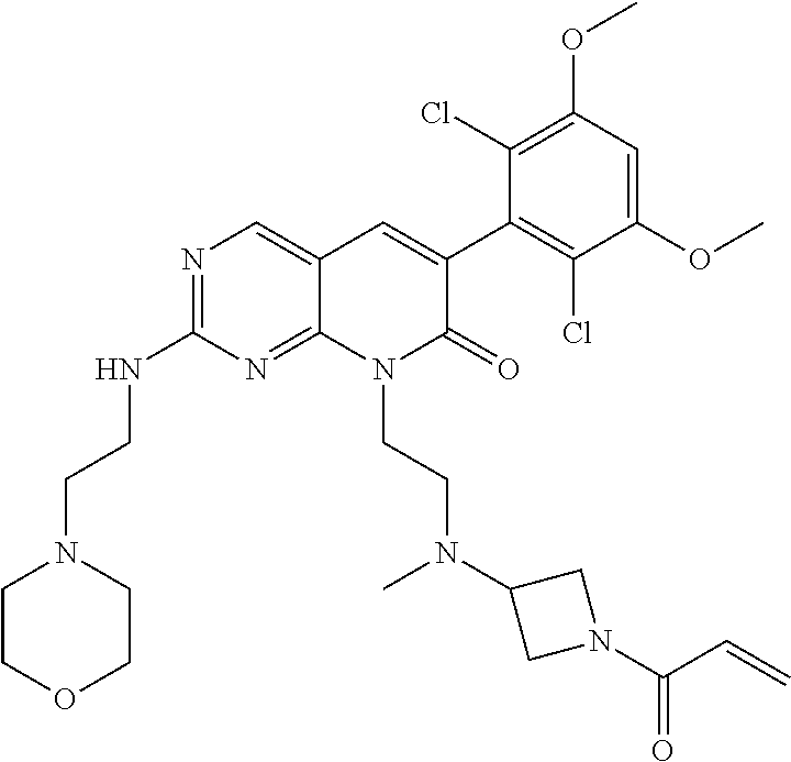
C1(NCCN2CCOCC2)=NC=C2C(=N1)N(CCN(C1CN(C(C=C)=O)C1)C)C(=O)C(C1=C(Cl)C(OC)=CC(OC)=C1Cl)=C2
